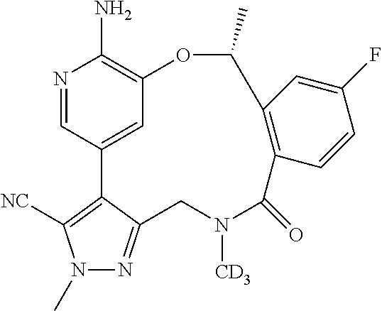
N1=CC2=CC(=C1N)OC(C)C1=C(C(=O)N([CD3])CC3=NN(C)C([NC])=C23)C=CC(F)=C1
